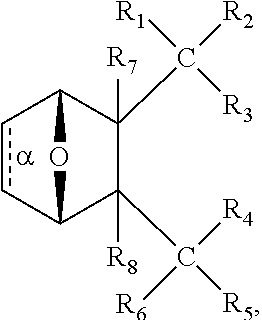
c1cC2C(C([R4])([R6])[R5])([R8])C(C([R3])([R1])[R2])([R7])C1O2
